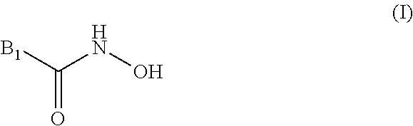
C(=O)([B1])NO
